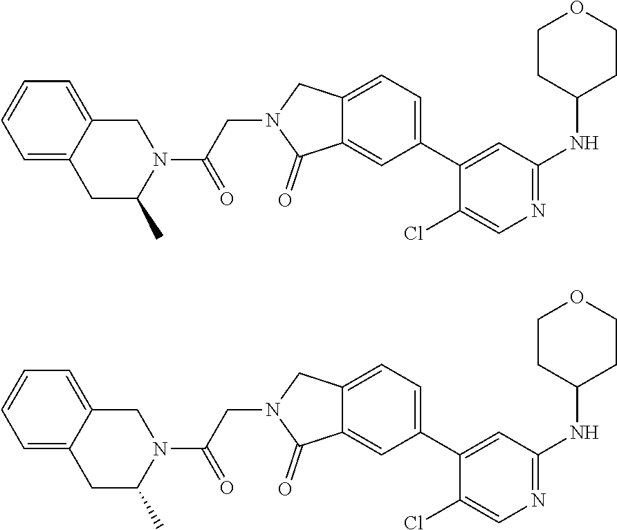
C1=C2C(=CC=C1)CN(C(CN1C(=O)C3=CC(C4=CC(NC5CCOCC5)=NC=C4Cl)=CC=C3C1)=O)C(C)C2.C1=C2C(=CC=C1)CN(C(CN1C(=O)C3=CC(C4=CC(NC5CCOCC5)=NC=C4Cl)=CC=C3C1)=O)C(C)C2
